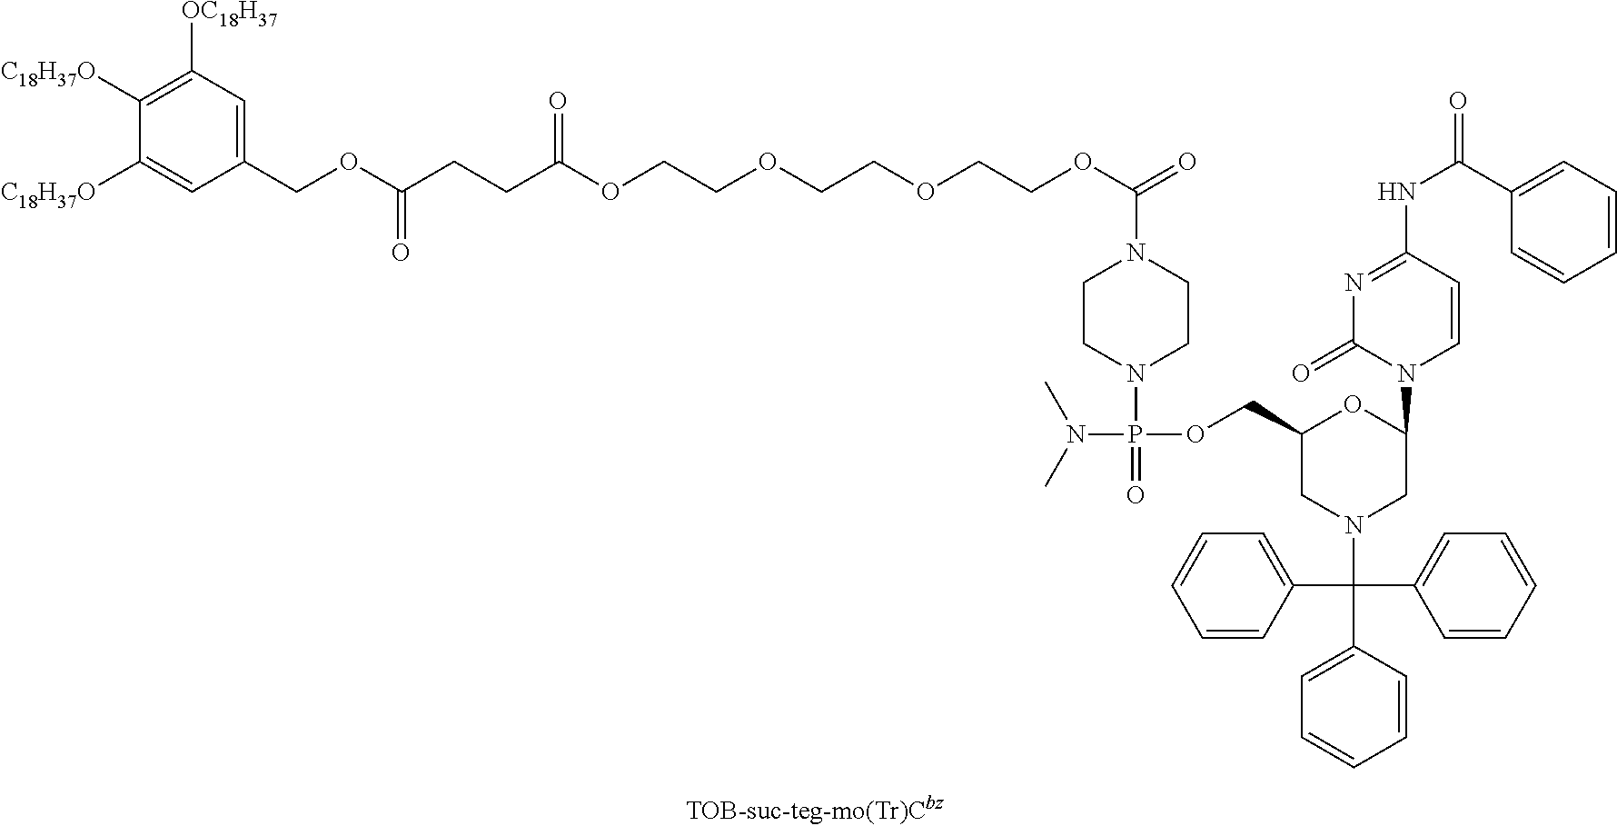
C1([OC18H37])=C([C18H37O])C([C18H37O])=CC(COC(CCC(OCCOCCOCCOC(=O)N2CCN(P(N(C)C)(=O)OCC3CN(C(C4=CC=CC=C4)(C4=CC=CC=C4)C4=CC=CC=C4)CC(N4C=CC(NC(=O)C5=CC=CC=C5)=NC4=O)O3)CC2)=O)=O)=C1
